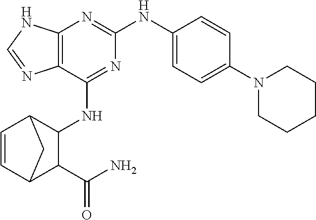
C12=C(C(NC3C4C=CC(C3C(N)=O)C4)=NC(NC3=CC=C(N4CCCCC4)C=C3)=N1)N=CN2
